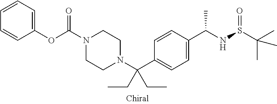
C1=CC(OC(=O)N2CCN(C(C3=CC=C(C(NS(C(C)(C)C)=O)C)C=C3)(CC)CC)CC2)=CC=C1
